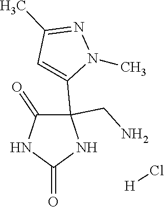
N1(C)N=C(C)C=C1C1(CN)C(=O)NC(=O)N1.[H]Cl
